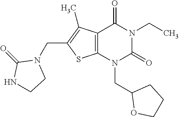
C12=C(N(CC3OCCC3)C(=O)N(CC)C1=O)SC(CN1C(=O)NCC1)=C2C
